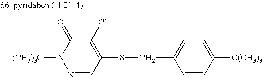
N1=CC(SCC2=CC=C([C(CH3)3])C=C2)=C(Cl)C(=O)N1[(CH3)3C]
